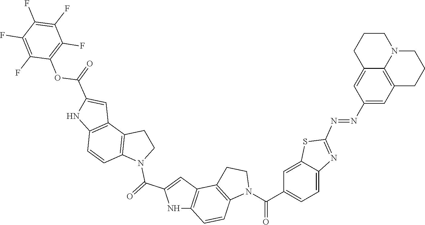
N1C2=C(C=C1C(=O)N1CCC3=C1C=CC1=C3C=C(C(=O)OC3=C(F)C(F)=C(F)C(F)=C3F)N1)C1=C(C=C2)N(C(=O)C2=CC=C3C(=C2)SC(N=NC2=CC4=C5C(=C2)CCCN5CCC4)=N3)CC1
